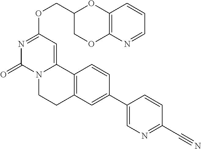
N1=CC=CC2=C1OCC(COC1=NC(=O)N3C(=C1)C1=C(CC3)C=C(C3=CN=C(C#N)C=C3)C=C1)O2
